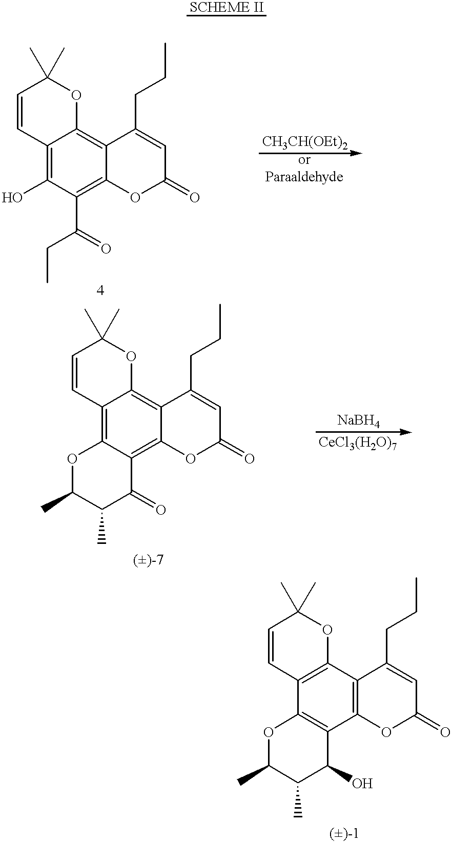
C12=C(O)C(C(CC)=O)=C3C(=C1OC(C)(C)C=C2)C(CCC)=CC(=O)O3.C12=C3C(=C4C(=C1OC(C)(C)C=C2)C(CCC)=CC(=O)O4)C(=O)C(C)C(C)O3.C12=C(C3=C(C4=C1OC(C)C(C)C4O)OC(=O)C=C3CCC)OC(C)(C)C=C2
